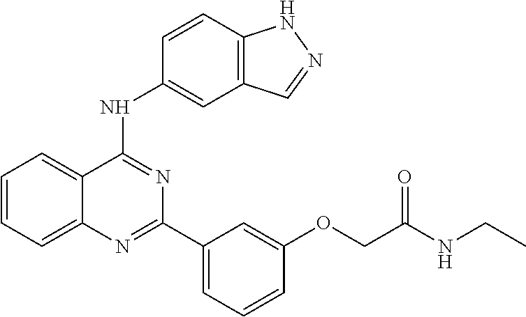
C1=CC=C2C(=C1)C(NC1=CC3=C(C=C1)NN=C3)=NC(C1=CC=CC(OCC(NCC)=O)=C1)=N2
